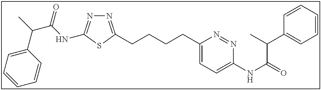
N1=C(CCCCC2=CC=C(NC(=O)C(C)C3=CC=CC=C3)N=N2)SC(NC(C(C)C2=CC=CC=C2)=O)=N1
